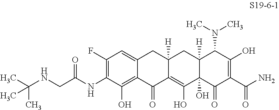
C1(F)=C(NC(CNC(C)(C)C)=O)C(O)=C2C(=C1)CC1([H])C(=C(O)C3(O)C([H])(C1)C(N(C)C)C(O)=C(C(N)=O)C3=O)C2=O
